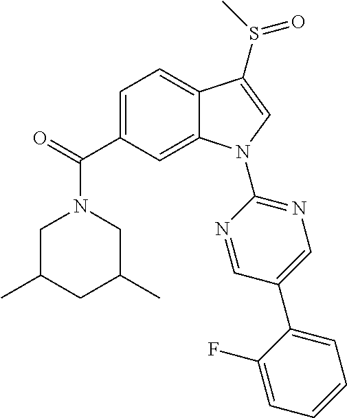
C1=C(C(=O)N2CC(C)CC(C)C2)C=C2C(=C1)C(S(=O)C)=CN2C1=NC=C(C2=CC=CC=C2F)C=N1
